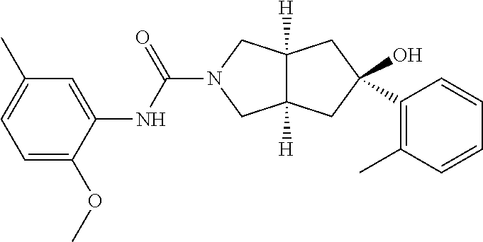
OC1(C2=C(C)C=CC=C2)CC2([H])C([H])(CN(C(NC3=CC(C)=CC=C3OC)=O)C2)C1
